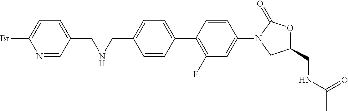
C1=CC(C2=C(F)C=C(N3CC(CNC(=O)C)OC3=O)C=C2)=CC=C1CNCC1=CC=C(Br)N=C1
